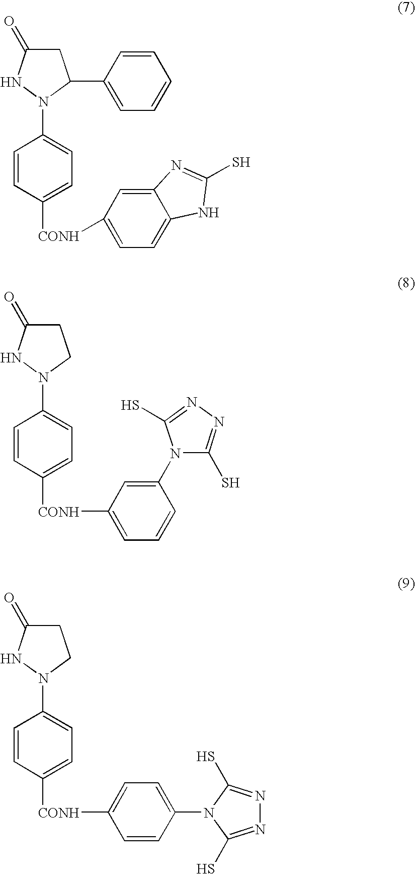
C1C(=O)NN(C2=CC=C([CONH]C3=CC=C(N4C(S)=NN=C4S)C=C3)C=C2)C1.C1C(=O)NN(C2=CC=C([CONH]C3=CC=C4C(=C3)N=C(S)N4)C=C2)C1C1=CC=CC=C1.C1C(=O)NN(C2=CC=C([CONH]C3=CC=CC(N4C(S)=NN=C4S)=C3)C=C2)C1
